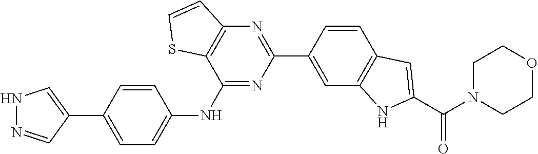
N1N=CC(C2=CC=C(NC3=NC(C4=CC5=C(C=C4)C=C(C(N4CCOCC4)=O)N5)=NC4=C3SC=C4)C=C2)=C1
